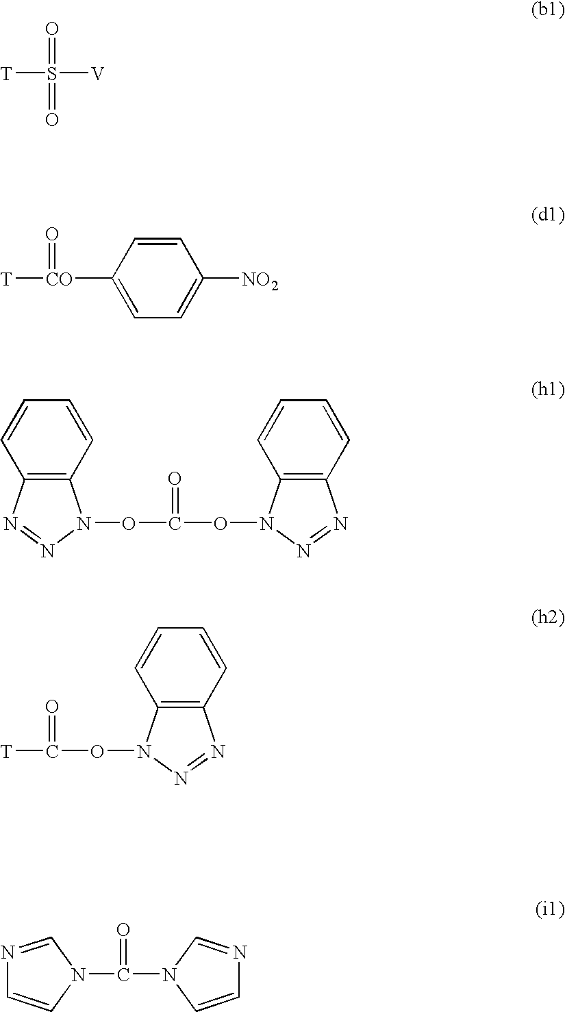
[T]S([V])(=O)=O.[T][CO](C1=CC=C([NO2])C=C1)=O.C12=C(C=CC=C1)N(OC(ON1C3=C(C=CC=C3)N=N1)=O)N=N2.[T]C(ON1C2=C(C=CC=C2)N=N1)=O.N1=CN(C(N2C=CN=C2)=O)C=C1
